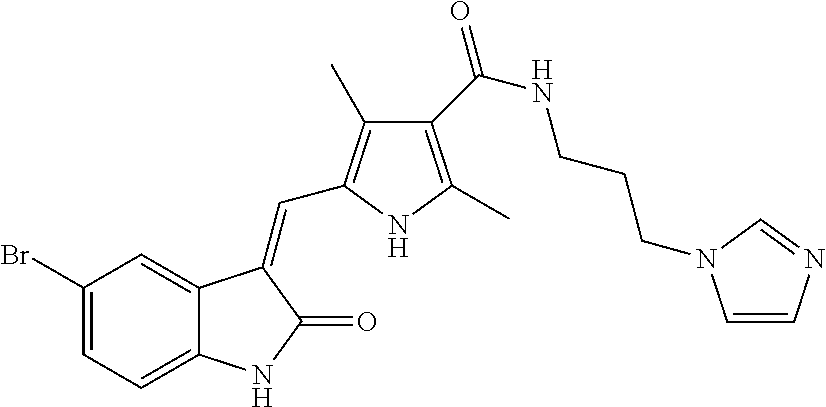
C1(Br)=CC=C2C(=C1)C(=CC1=C(C)C(C(NCCCN3C=CN=C3)=O)=C(C)N1)C(=O)N2
